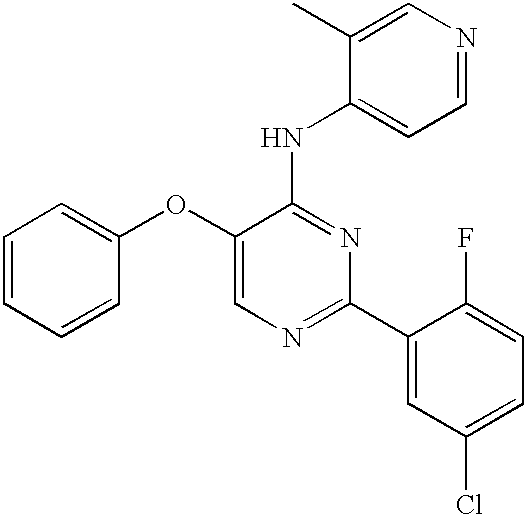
C1=C(OC2=CC=CC=C2)C(NC2=CC=NC=C2C)=NC(C2=CC(Cl)=CC=C2F)=N1
